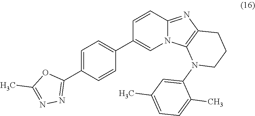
C1=CC2=NC3=C(N2C=C1C1=CC=C(C2=NN=C(C)O2)C=C1)N(C1=CC(C)=CC=C1C)CCC3
